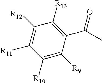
C1([R13])=C(C(C)=O)C([R9])=C([R10])C([R11])=C1[R12]
